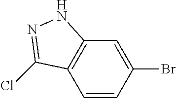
C1=CC(Br)=CC2=C1C(Cl)=NN2
